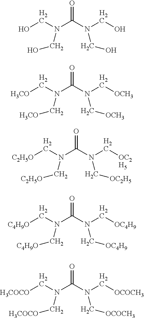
OCN(C(N(CO)CO)=O)CO.[H3CO]CN(C(N(C[OCH3])C[OCH3])=O)C[H3CO].[C2H5O]CN(C(N(C[OC2H5])C[OC2H5])=O)C[C2H5O].[C4H9O]CN(C(N(C[OC4H9])C[OC4H9])=O)C[C4H9O].[H3COCO]CN(C(N(C[OCOCH3])C[OCOCH3])=O)C[H3COCO]
